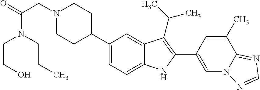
N1(CC(=O)N(CCC)CCO)CCC(C2=CC=C3C(=C2)C(C(C)C)=C(C2=CN4C(=NC=N4)C(C)=C2)N3)CC1
